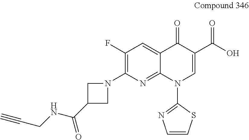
C1(F)=C(N2CC(C(NCC#C)=O)C2)N=C2C(=C1)C(=O)C(C(O)=O)=CN2C1=NC=CS1
